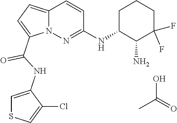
CC(O)=O.N12C(=CC=C1C(NC1=CSC=C1Cl)=O)C=CC(NC1C(N)C(F)(F)CCC1)=N2
